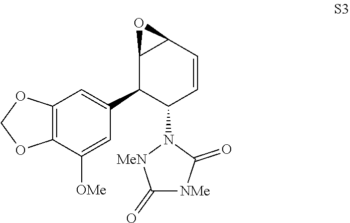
C12=C(C([OMe])=CC(C3C(N4[MeN]C(=O)[NMe]C4=O)C=CC4C3O4)=C1)OCO2
